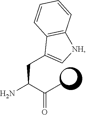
NC(C(C)=O)CC1=C[NH]C2=C1C=CC=C2
